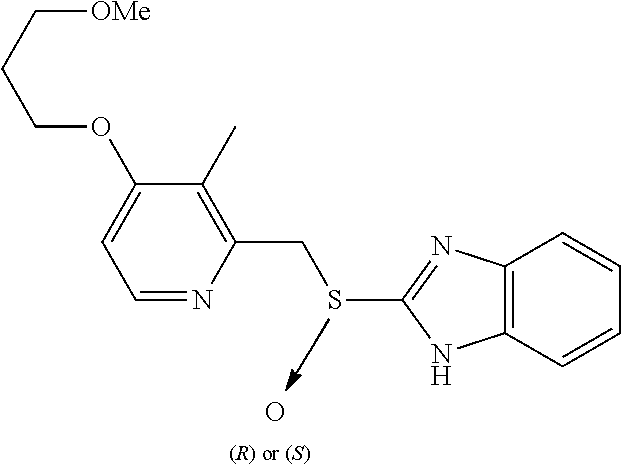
C1=NC(CSC2=NC3=C(N2)C=CC=C3)=C(C)C(OCCC[OMe])=C1.O.[(R) or (S)]
